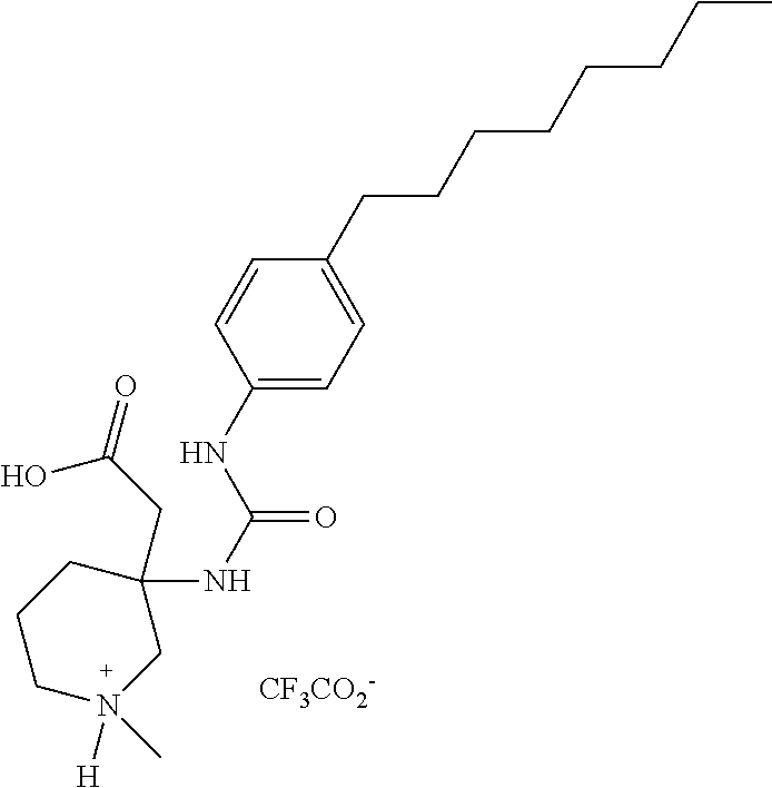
C1CN(C)([H])CC(NC(NC2=CC=C(CCCCCCCC)C=C2)=O)(CC(=O)O)C1.[CF3CO2-]
